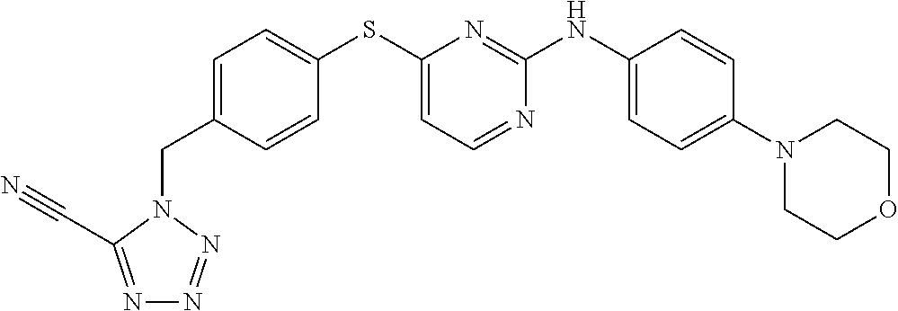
C1(N2CCOCC2)=CC=C(NC2=NC(SC3=CC=C(CN4C(C#N)=NN=N4)C=C3)=CC=N2)C=C1
